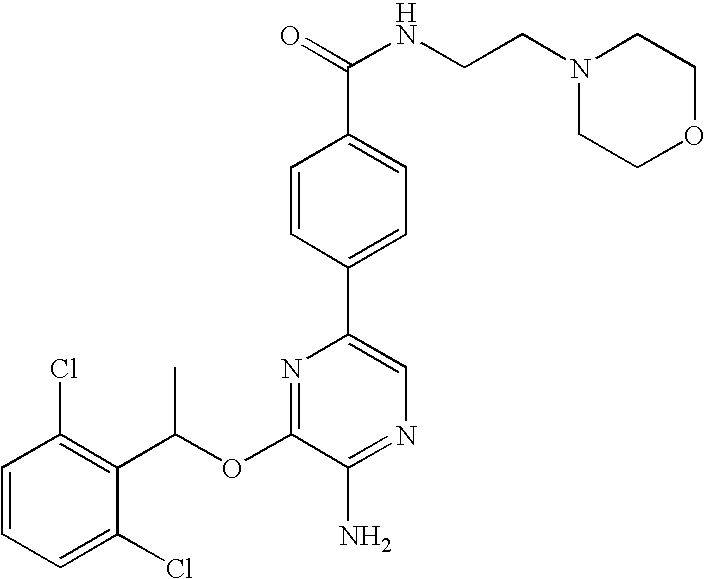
C1=CC(Cl)=C(C(OC2=NC(C3=CC=C(C(NCCN4CCOCC4)=O)C=C3)=CN=C2N)C)C(Cl)=C1
